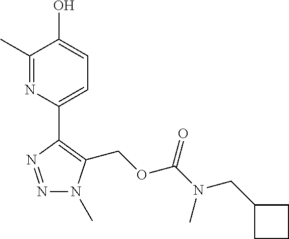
C1(C)=NC(C2=C(COC(=O)N(CC3CCC3)C)N(C)N=N2)=CC=C1O
